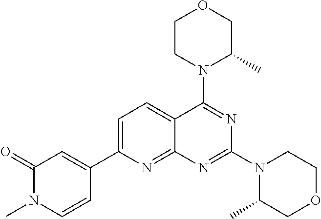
C1=C(C2=CC(=O)N(C)C=C2)N=C2C(=C1)C(N1C(C)COCC1)=NC(N1C(C)COCC1)=N2
